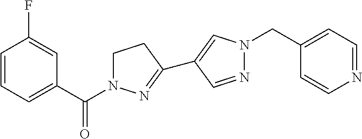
C1CC(C2=CN(CC3=CC=NC=C3)N=C2)=NN1C(C1=CC=CC(F)=C1)=O
